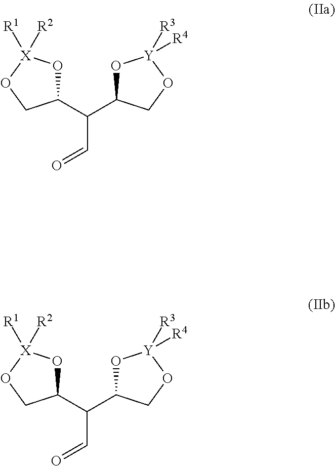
C1(C(C2O[Y]([R4])([R3])OC2)C=O)O[X]([R2])([R1])OC1.C1(C(C2O[Y]([R4])([R3])OC2)C=O)O[X]([R2])([R1])OC1
